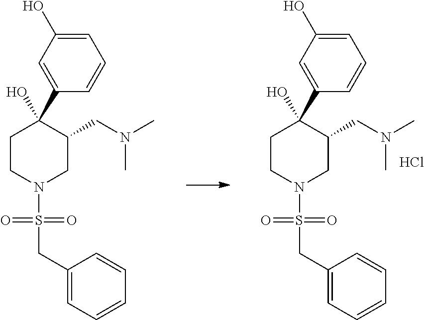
C1CN(S(CC2=CC=CC=C2)(=O)=O)CC(CN(C)C)C1(C1=CC(O)=CC=C1)O.Cl.C1CN(S(CC2=CC=CC=C2)(=O)=O)CC(CN(C)C)C1(C1=CC(O)=CC=C1)O
